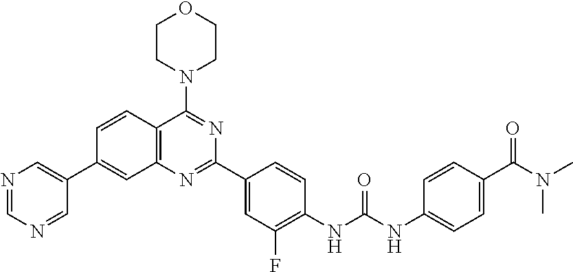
C1=CC2=C(C=C1C1=CN=CN=C1)N=C(C1=CC(F)=C(NC(NC3=CC=C(C(N(C)C)=O)C=C3)=O)C=C1)N=C2N1CCOCC1
